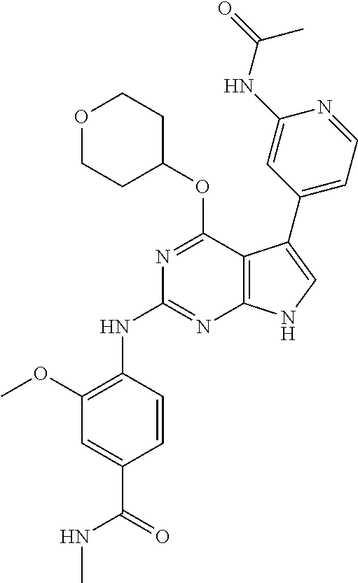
C1(OC)=C(NC2=NC3=C(C(OC4CCOCC4)=N2)C(C2=CC=NC(NC(=O)C)=C2)=CN3)C=CC(C(=O)NC)=C1
